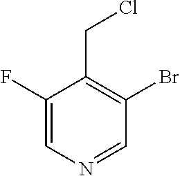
C1(F)=CN=CC(Br)=C1CCl
